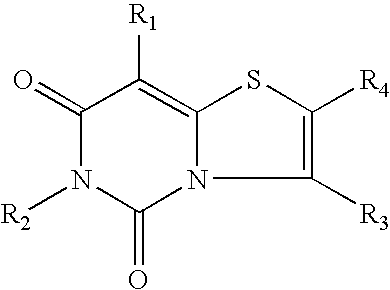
C1(=O)N([R2])C(=O)N2C(=C1[R1])SC([R4])=C2[R3]
